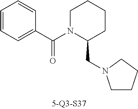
C1(C(N2C(CN3CCCC3)CCCC2)=O)=CC=CC=C1
